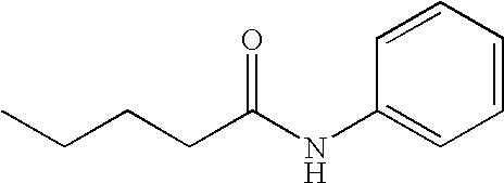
CCCCC(NC1=CC=CC=C1)=O
